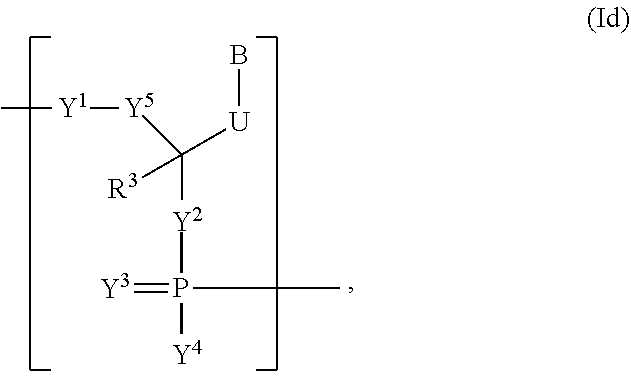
C[Y1][Y5]C([U]B)([Y2]P(=[Y3])(C)[Y4])[R3]
